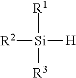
[R2][Si]([R1])([R3])[H]
